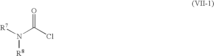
[R7]N(C(Cl)=O)[R8]
